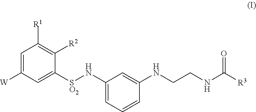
C1=C([W])C=C([SO2]NC2=CC=CC(NCCNC([R3])=O)=C2)C([R2])=C1[R1]
